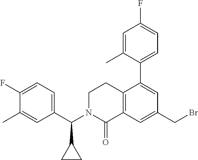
C1(F)=CC=C(C(N2C(=O)C3=C(CC2)C(C2=CC=C(F)C=C2C)=CC(CBr)=C3)C2CC2)C=C1C
